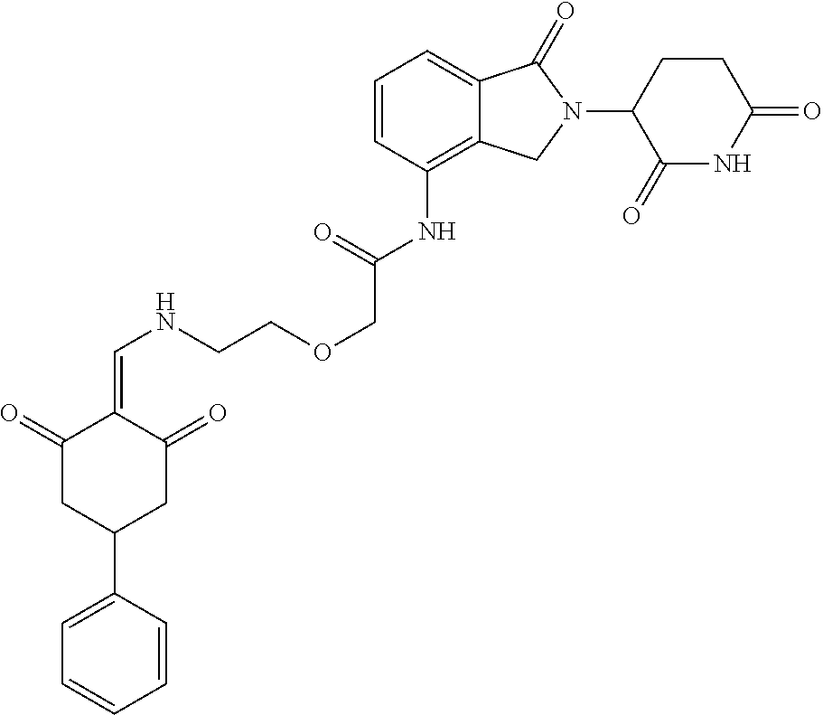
C1=CC(NC(COCCNC=C2C(=O)CC(C3=CC=CC=C3)CC2=O)=O)=C2C(=C1)C(=O)N(C1CCC(=O)NC1=O)C2
